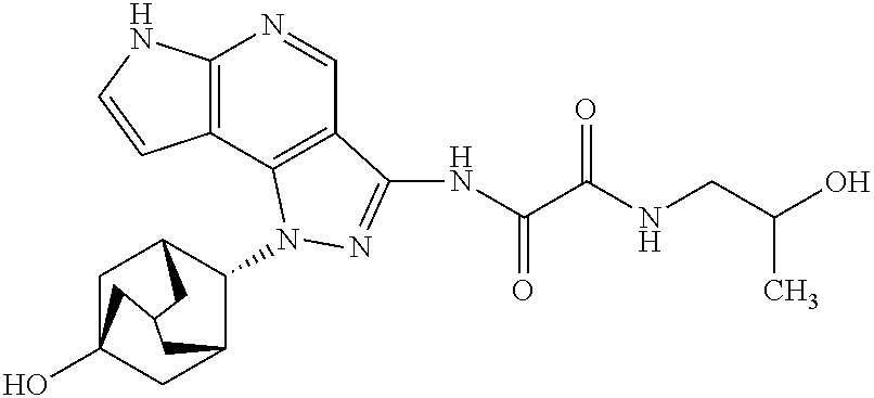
C12=C(C3=C(C=N1)C(NC(C(NCC(O)C)=O)=O)=NN3C1C3CC4(O)CC1CC(C4)C3)C=CN2
